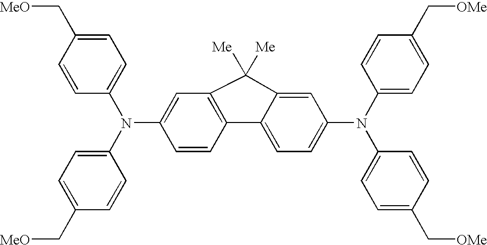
C1=C2C(=CC=C1N(C1=CC=C(C[OMe])C=C1)C1=CC=C(C[OMe])C=C1)C1=C(C=C(N(C3=CC=C(C[MeO])C=C3)C3=CC=C(C[MeO])C=C3)C=C1)C2([Me])[Me]
